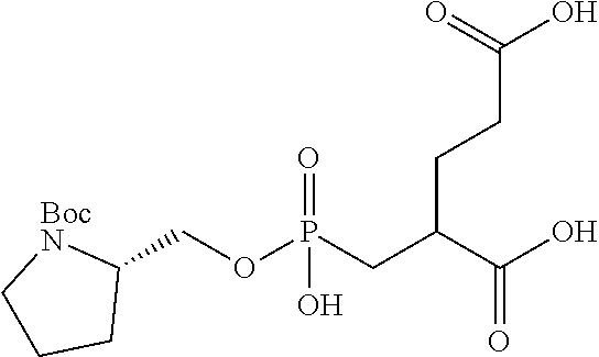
C1(COP(CC(C(O)=O)CCC(O)=O)(=O)O)[BocN]CCC1
